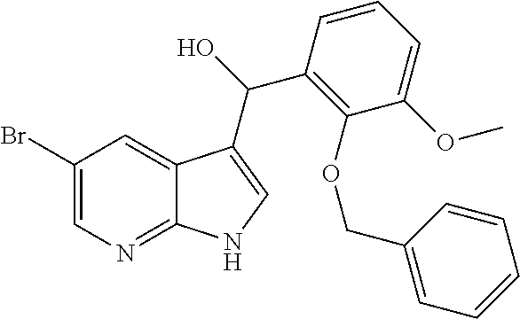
C1(Br)=CN=C2C(=C1)C(C(O)C1=C(OCC3=CC=CC=C3)C(OC)=CC=C1)=CN2
